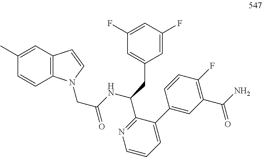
N1=C(C(NC(CN2C3=C(C=C(C)C=C3)C=C2)=O)CC2=CC(F)=CC(F)=C2)C(C2=CC(C(N)=O)=C(F)C=C2)=CC=C1
